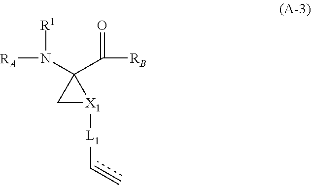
[RA]N(C1(C([RB])=O)C[X1]1[L1]C=C)[R1]
